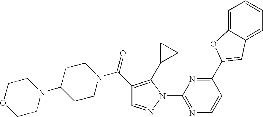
C1(C(=O)N2CCC(N3CCOCC3)CC2)=C(C2CC2)N(C2=NC=CC(C3=CC4=CC=CC=C4O3)=N2)N=C1
